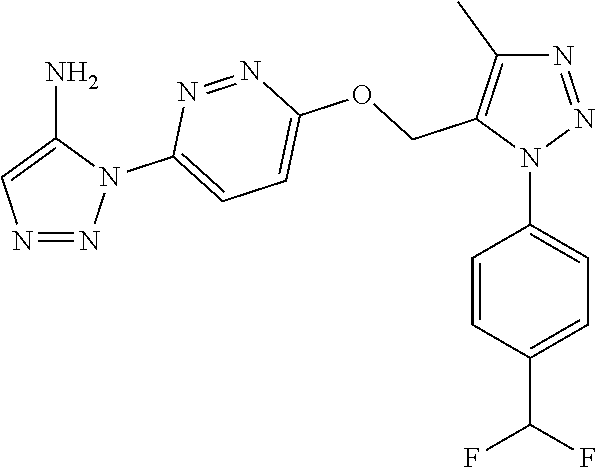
N1=NN(C2=CC=C(C(F)F)C=C2)C(COC2=CC=C(N3C(N)=CN=N3)N=N2)=C1C
